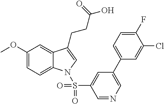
C1(OC)=CC=C2C(=C1)C(CCC(=O)O)=CN2S(C1=CC(C2=CC=C(F)C(Cl)=C2)=CN=C1)(=O)=O
